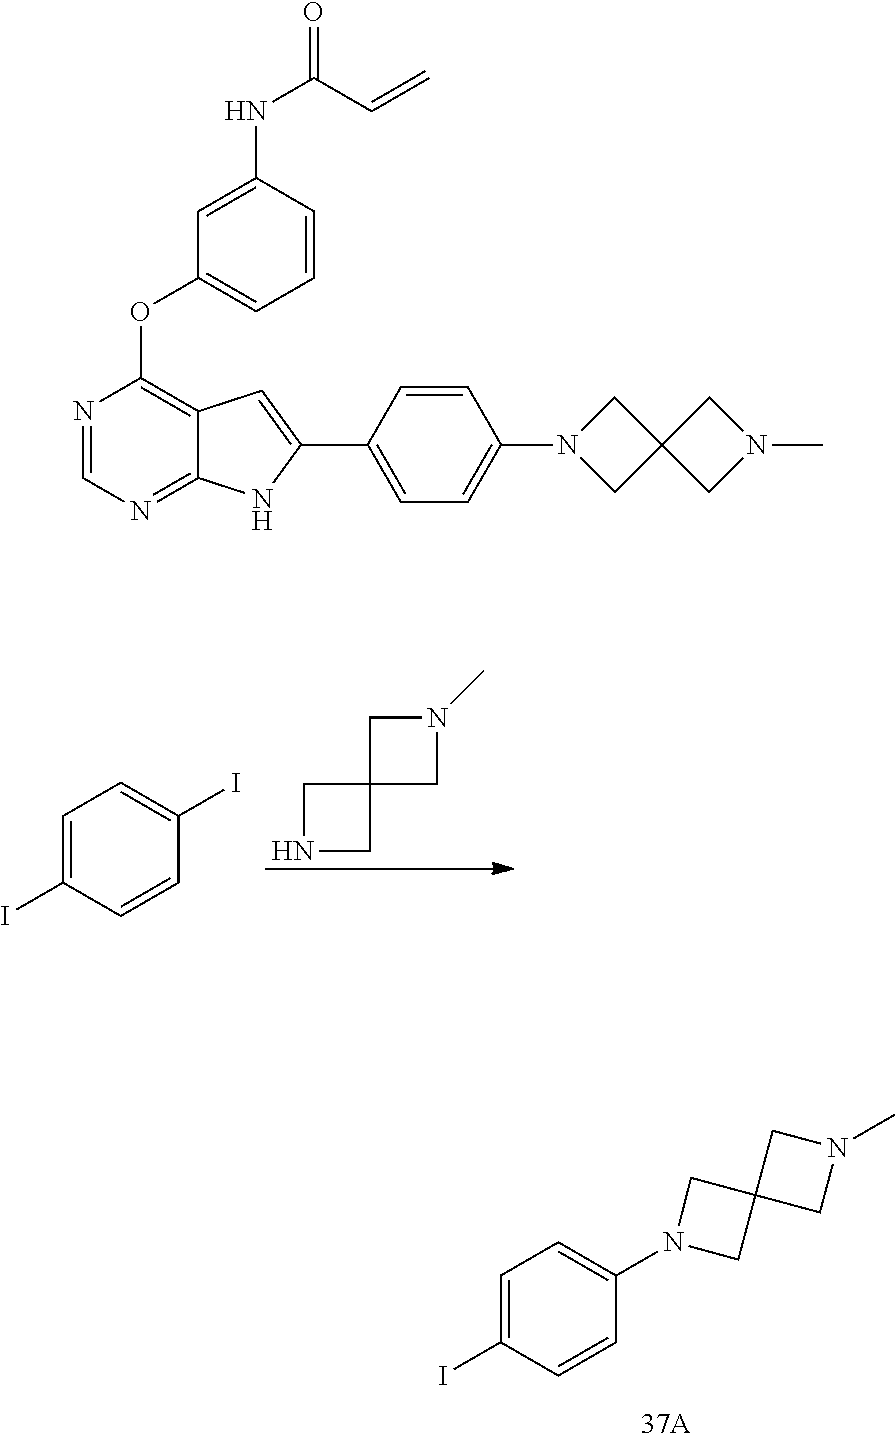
C1=C(I)C=CC(N2CC3(C2)CN(C)C3)=C1.N1CC2(C1)CN(C)C2.C1=C(I)C=CC(I)=C1.N1=CN=C2C(=C1OC1=CC=CC(NC(=O)C=C)=C1)C=C(C1=CC=C(N3CC4(C3)CN(C)C4)C=C1)N2
